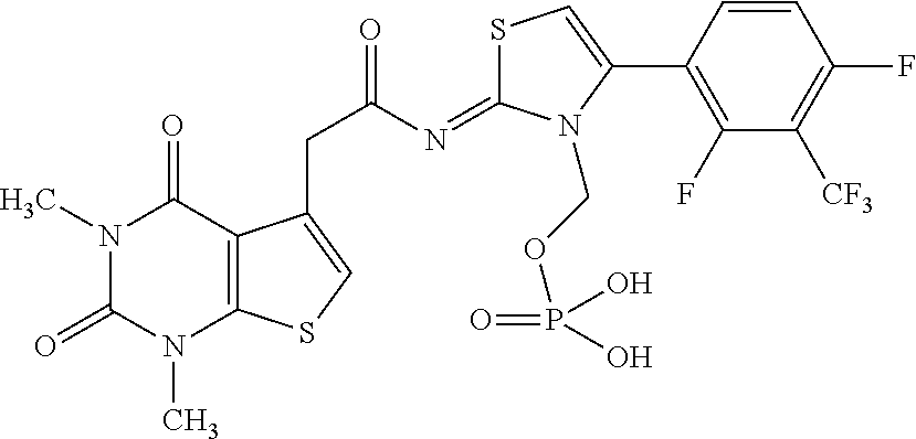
C1=CC(C2=CSC(=NC(CC3=CSC4=C3C(=O)N(C)C(=O)N4C)=O)N2COP(=O)(O)O)=C(F)C([CF3])=C1F
